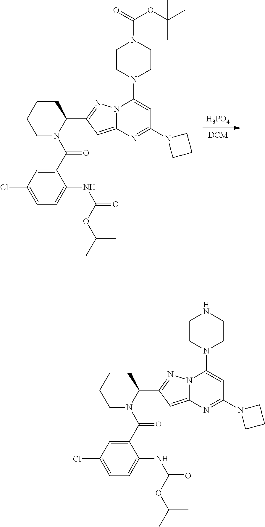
[H3PO4].[DCM].C1CCCC(C2=NN3C(=C2)N=C(N2CCC2)C=C3N2CCN(C(=O)OC(C)(C)C)CC2)N1C(=O)C1=CC(Cl)=CC=C1NC(OC(C)C)=O.C1CCCC(C2=NN3C(=C2)N=C(N2CCC2)C=C3N2CCNCC2)N1C(=O)C1=CC(Cl)=CC=C1NC(OC(C)C)=O
